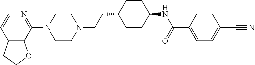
C12=C(C(N3CCN(CCC4CCC(NC(=O)C5=CC=C(C#N)C=C5)CC4)CC3)=NC=C1)OCC2
